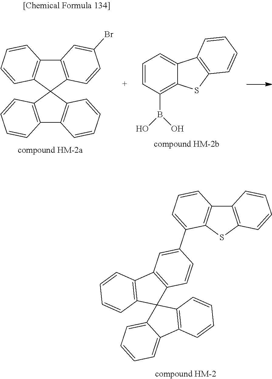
C12=C(C3(C4=C1C=CC=C4)C1=C(C4=C3C=CC=C4)C=C(Br)C=C1)C=CC=C2.C1=CC(B(O)O)=C2C(=C1)C1=C(S2)C=CC=C1.C12=C(SC3=C1C=CC=C3C1=CC3=C(C=C1)C1(C4=C3C=CC=C4)C3=CC=CC=C3C3=C1C=CC=C3)C=CC=C2
